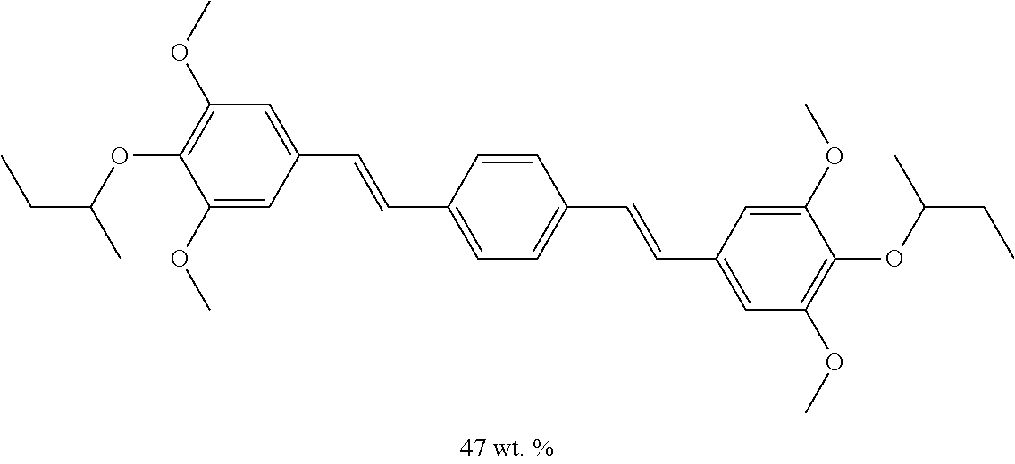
C1(OC)=C(OC(CC)C)C(OC)=CC(C=CC2=CC=C(C=CC3=CC(OC)=C(OC(CC)C)C(OC)=C3)C=C2)=C1
